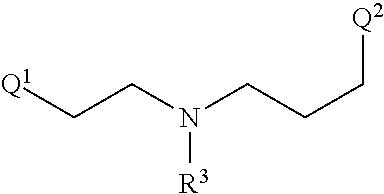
[Q1]CCN(CCC[Q2])[R3]
